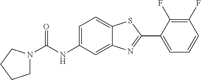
C1N(C(NC2=CC=C3C(=C2)N=C(C2=CC=CC(F)=C2F)S3)=O)CCC1
